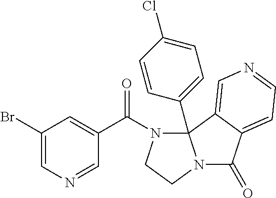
N1=CC(C(N2CCN3C(=O)C4=CC=NC=C4C23C2=CC=C(Cl)C=C2)=O)=CC(Br)=C1
